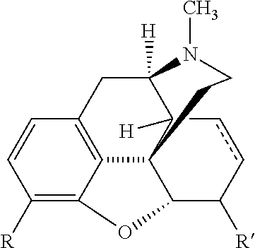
C1([R])=C2C3=C(C=C1)CC1([H])C4([H])C3(C(O2)C([R])cc4)CCN1C
